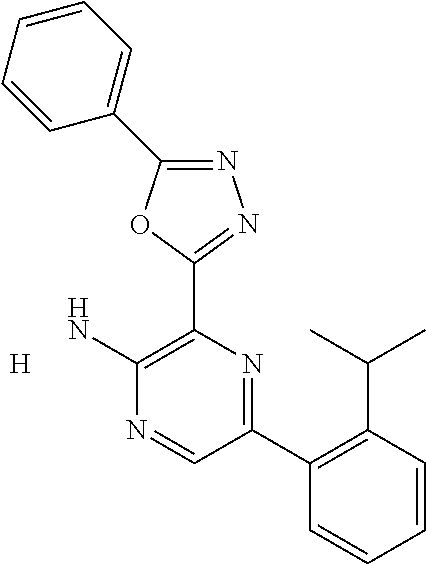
N1=C(C2=CC=CC=C2)OC(C2=C(N)N=CC(C3=C(C(C)C)C=CC=C3)=N2)=N1.[H]
